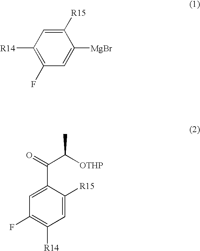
C1([R15])=CC([R14])=C(F)C=C1[MgBr].C1=C(C(=O)C([OTHP])C)C([R15])=CC([R14])=C1F
